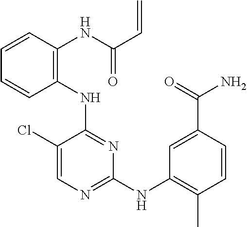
C1=CC(NC(C=C)=O)=C(NC2=NC(NC3=C(C)C=CC(C(=O)N)=C3)=NC=C2Cl)C=C1
